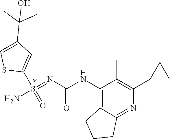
S1C(S(=O)(=NC(NC2=C3CCCC3=NC(C3CC3)=C2C)=O)N)=CC(C(C)(O)C)=C1
